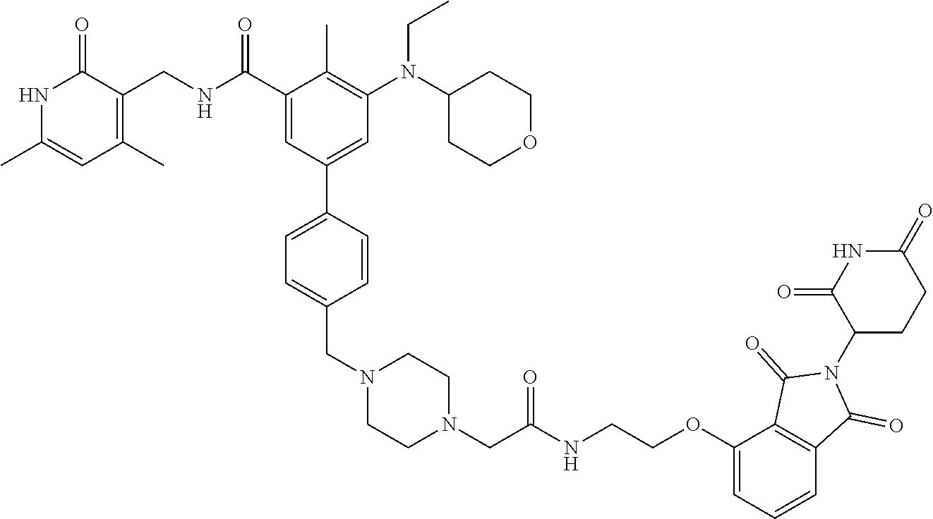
N1C(C)=CC(C)=C(CNC(C2=CC(C3=CC=C(CN4CCN(CC(NCCOC5=CC=CC6=C5C(=O)N(C5CCC(=O)NC5=O)C6=O)=O)CC4)C=C3)=CC(N(C3CCOCC3)CC)=C2C)=O)C1=O
